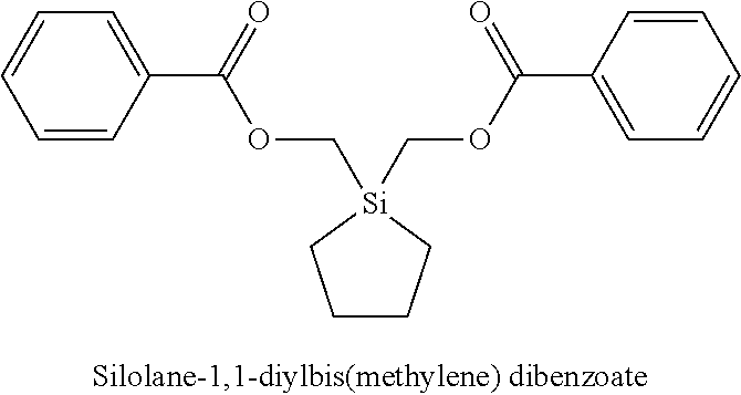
C1CC[Si](COC(C2=CC=CC=C2)=O)(COC(C2=CC=CC=C2)=O)C1
